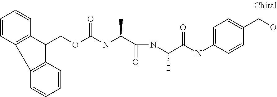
C1=CC2=C(C=C1)C(COC(=O)NC(C)C(=O)NC(C)C(=O)NC1=CC=C(CO)C=C1)C1=C2C=CC=C1
